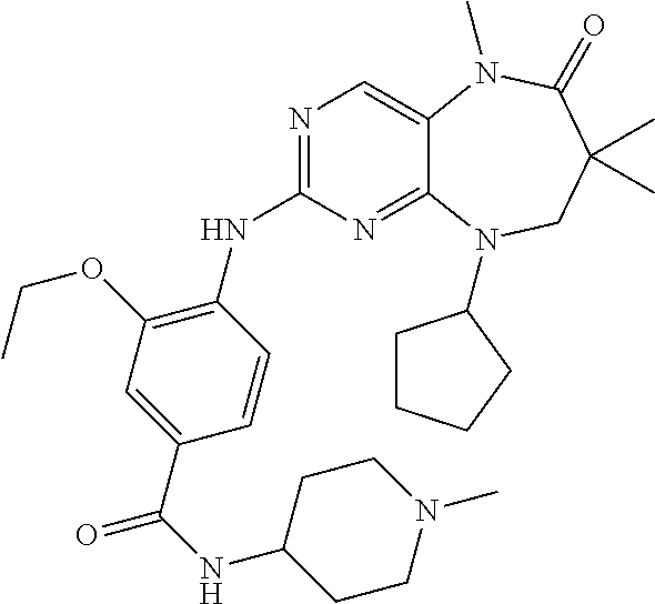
N1=C(NC2=C(OCC)C=C(C(=O)NC3CCN(C)CC3)C=C2)N=C2C(=C1)N(C)C(=O)C(C)(C)CN2C1CCCC1
